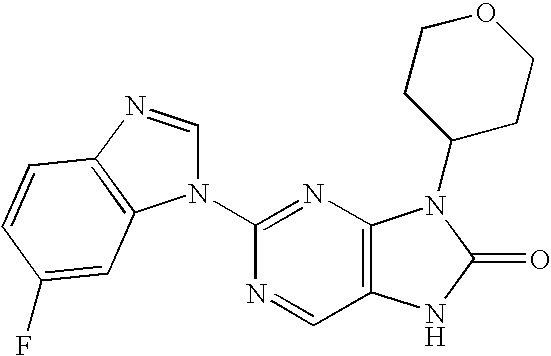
C12=C(N=C(N3C=NC4=C3C=C(F)C=C4)N=C1)N(C1CCOCC1)C(=O)N2
